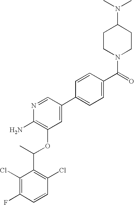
C1(Cl)=C(F)C=CC(Cl)=C1C(C)OC1=C(N)N=CC(C2=CC=C(C(=O)N3CCC(N(C)C)CC3)C=C2)=C1
